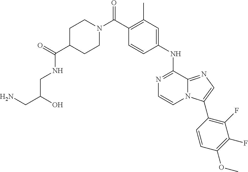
N1=C(NC2=CC(C)=C(C(N3CCC(C(=O)NCC(CN)O)CC3)=O)C=C2)C2=NC=C(C3=C(F)C(F)=C(OC)C=C3)N2C=C1
